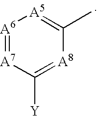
[A6]1=[A7]C([Y])=[A8]C(C)=[A5]1
